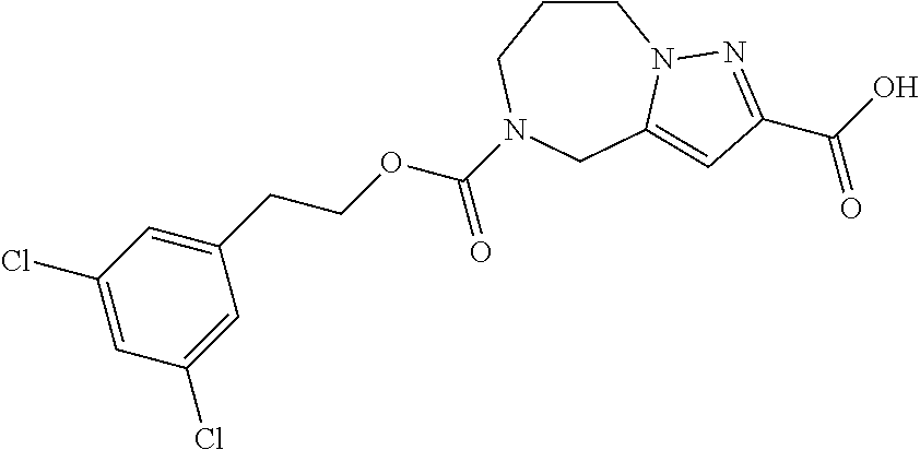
C1(CCOC(N2CCCN3C(=CC(C(O)=O)=N3)C2)=O)=CC(Cl)=CC(Cl)=C1
